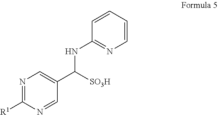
C1=CN=C(NC(C2=CN=C([R1])N=C2)[SO3H])C=C1
